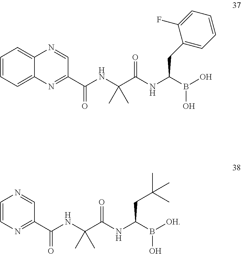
C1(C(NC(C)(C)C(NC(B(O)O)CC2=CC=CC=C2F)=O)=O)=NC2=CC=CC=C2N=C1.C1(C(NC(C)(C)C(NC(B([OH])O)CC(C)(C)C)=O)=O)=NC=CN=C1
